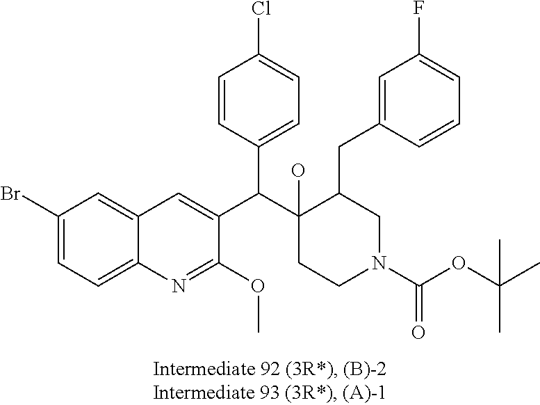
C(C1(O)CCN(C(OC(C)(C)C)=O)CC1CC1=CC(F)=CC=C1)(C1=CC2=CC(Br)=CC=C2N=C1OC)C1=CC=C(Cl)C=C1
